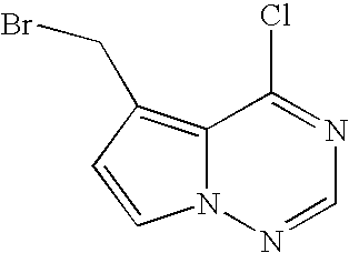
C1=CN2C(=C1CBr)C(Cl)=NC=N2
